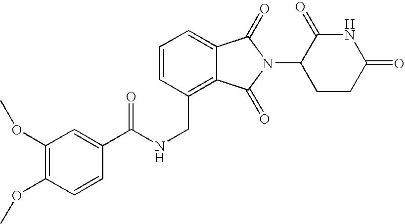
C1=CC(CNC(C2=CC(OC)=C(OC)C=C2)=O)=C2C(=C1)C(=O)N(C1CCC(=O)NC1=O)C2=O
